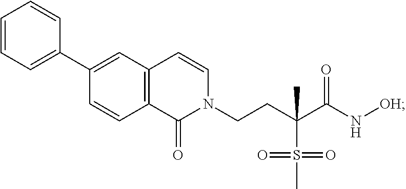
C1=CC=C(C2=CC3=C(C=C2)C(=O)N(CCC(C(N[OH])=O)(C)S(C)(=O)=O)C=C3)C=C1
